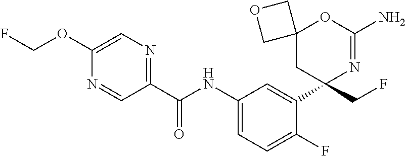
C1(C(NC2=CC=C(F)C(C3(CF)N=C(N)OC4(C3)COC4)=C2)=O)=NC=C(OCF)N=C1
